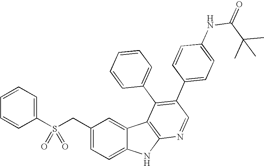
S(CC1=CC=C2C(=C1)C1=C(N2)N=CC(C2=CC=C(NC(=O)C(C)(C)C)C=C2)=C1C1=CC=CC=C1)(C1=CC=CC=C1)(=O)=O
